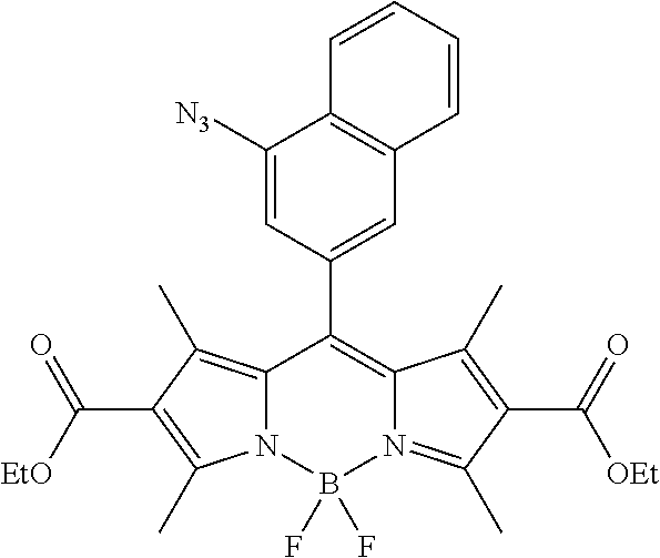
C12=C(C)C(C([EtO])=O)=C(C)N1B(F)(F)N1=C(C)C(C(=O)[OEt])=C(C)C1=C2C1=CC2=C(C([N3])=C1)C=CC=C2
